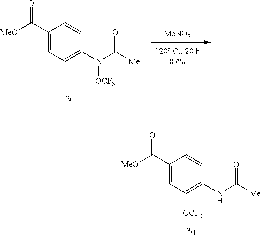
N(C([Me])=O)C1=C([OCF3])C=C(C(=O)[MeO])C=C1.[MeNO2].N(C([Me])=O)([OCF3])C1=CC=C(C(=O)[MeO])C=C1
